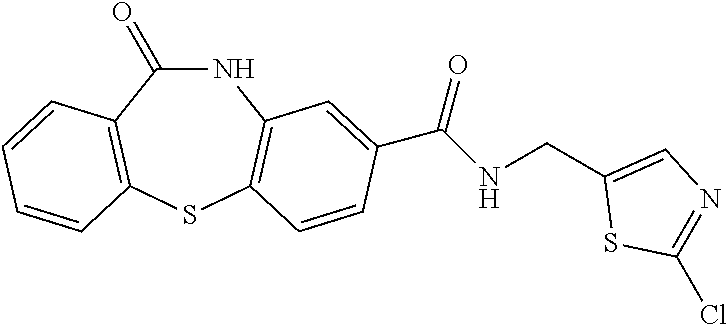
N1C(=O)C2=C(SC3=C1C=C(C(NCC1=CN=C(Cl)S1)=O)C=C3)C=CC=C2
